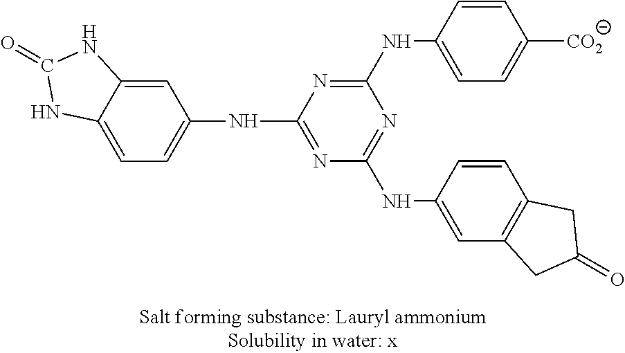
N(C1=NC(NC2=CC3=C(C=C2)CC(=O)C3)=NC(NC2=CC=C([CO2])C=C2)=N1)C1=CC=C2C(=C1)NC(=O)N2
